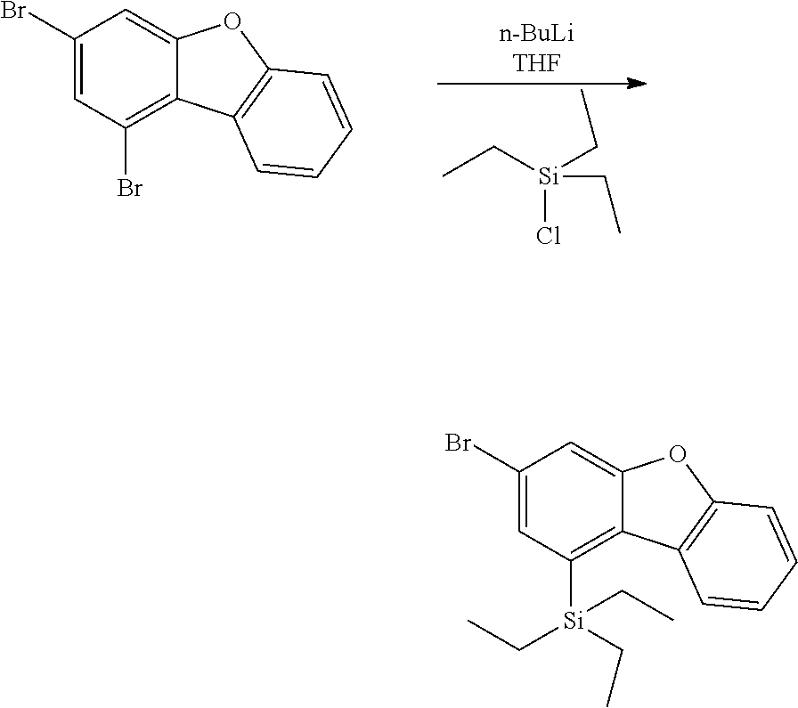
C1(Br)=CC(Br)=C2C(=C1)OC1=C2C=CC=C1.CC[Si](CC)(CC)Cl.C1(Br)=CC([Si](CC)(CC)CC)=C2C(=C1)OC1=C2C=CC=C1
